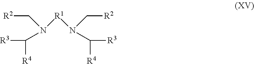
C([R4])([R3])N(C[R2])[R1]N(C[R2])C([R3])[R4]
